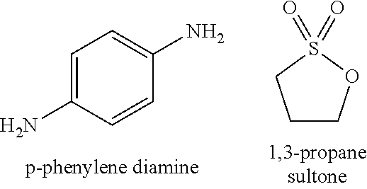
C1=C(N)C=CC(N)=C1.C1COS(=O)(=O)C1
